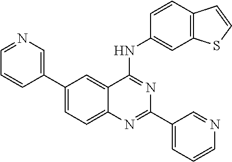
C1(C2=CN=CC=C2)=CC=C2C(=C1)C(NC1=CC3=C(C=C1)C=CS3)=NC(C1=CC=CN=C1)=N2
